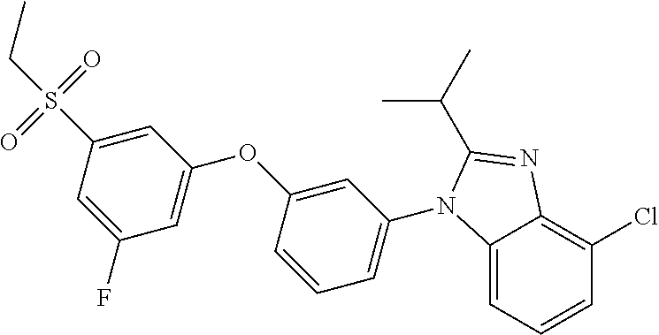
C1=C2C(=C(Cl)C=C1)N=C(C(C)C)N2C1=CC=CC(OC2=CC(F)=CC(S(CC)(=O)=O)=C2)=C1
